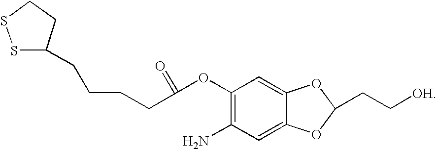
C1(N)=C(OC(CCCCC2CCSS2)=O)C=C2C(=C1)OC(CC[OH])O2
